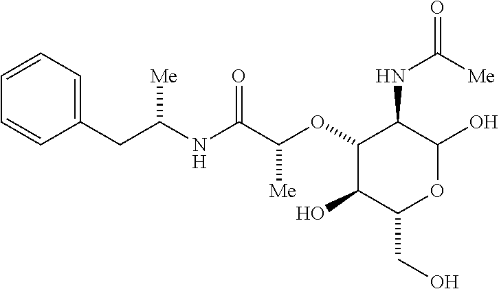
C1(CC([Me])NC(C(OC2C(O)C(CO)OC(O)C2NC(=O)[Me])[Me])=O)=CC=CC=C1
